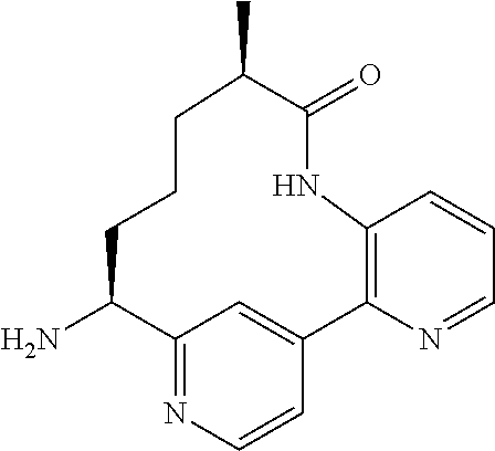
C12=NC=CC(=C1)C1=C(NC(=O)C(C)CCCC2N)C=CC=N1
